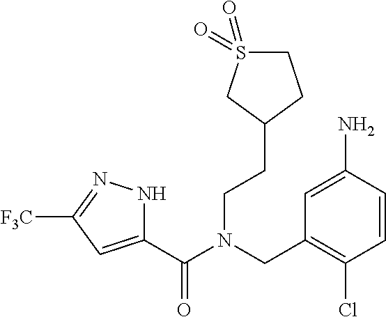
C1(C(N(CC2=C(Cl)C=CC(N)=C2)CCC2CCS(=O)(=O)C2)=O)=CC([F3C])=NN1
